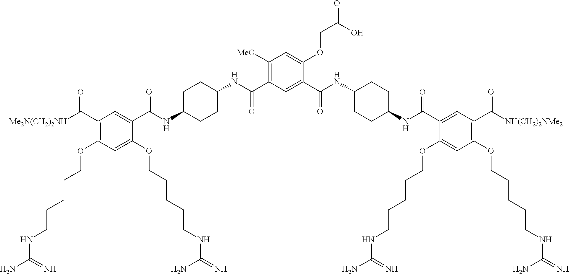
C1(C(NC2CCC(NC(C3=CC(C([NH(CH2)2NMe2])=O)=C(OCCCCCNC(=N)N)C=C3OCCCCCNC(N)=N)=O)CC2)=O)=CC(C(NC2CCC(NC(C3=CC(C([Me2N(CH2)2NH])=O)=C(OCCCCCNC(N)=N)C=C3OCCCCCNC(=N)N)=O)CC2)=O)=C([MeO])C=C1OCC(=O)O
